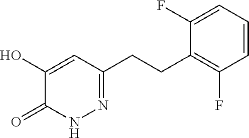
C1(O)=CC(CCC2=C(F)C=CC=C2F)=NNC1=O
